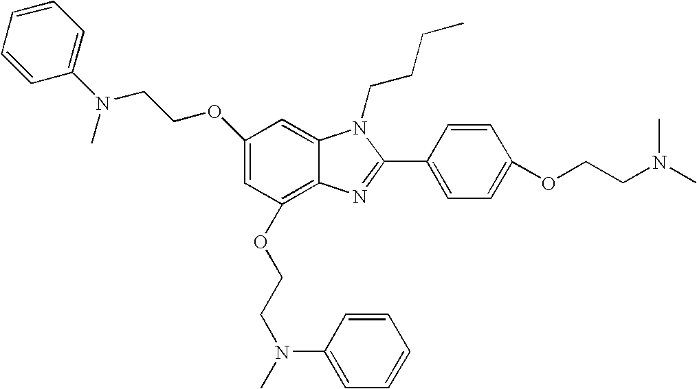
C1(OCCN(C)C2=CC=CC=C2)=CC(OCCN(C)C2=CC=CC=C2)=C2C(=C1)N(CCCC)C(C1=CC=C(OCCN(C)C)C=C1)=N2
